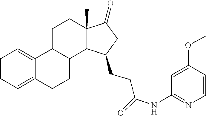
C1=C(OC)C=CN=C1NC(=O)CCC1CC(=O)C2(C)CCC3C4=CC=CC=C4CCC3C21
